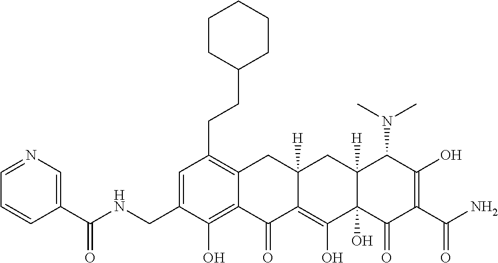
C(C1=C2C(=C(O)C(CNC(C3=CN=CC=C3)=O)=C1)C(=O)C1=C(O)C3(O)C([H])(CC1([H])C2)C(N(C)C)C(O)=C(C(N)=O)C3=O)CC1CCCCC1
